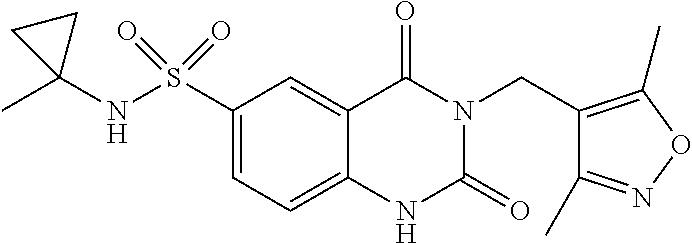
C1(S(NC2(C)CC2)(=O)=O)=CC=C2C(=C1)C(=O)N(CC1=C(C)ON=C1C)C(=O)N2
